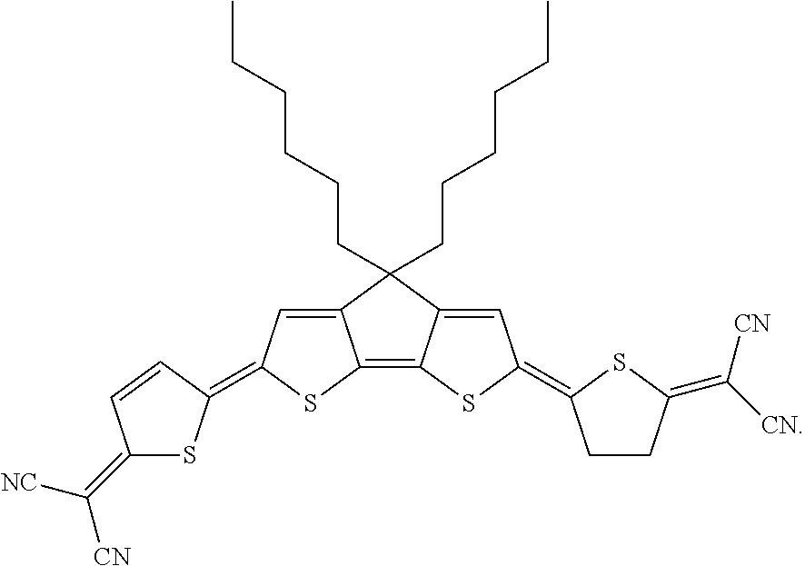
C12=CC(=C3SC(=C([NC])[CN])C=C3)SC1=C1C(=CC(=C3CCC(=C([CN])[CN])S3)S1)C2(CCCCCC)CCCCCC
